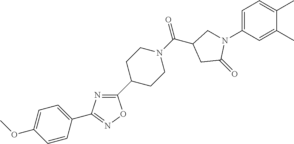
C1=C(N2CC(C(N3CCC(C4=NC(C5=CC=C(OC)C=C5)=NO4)CC3)=O)CC2=O)C=C(C)C(C)=C1
